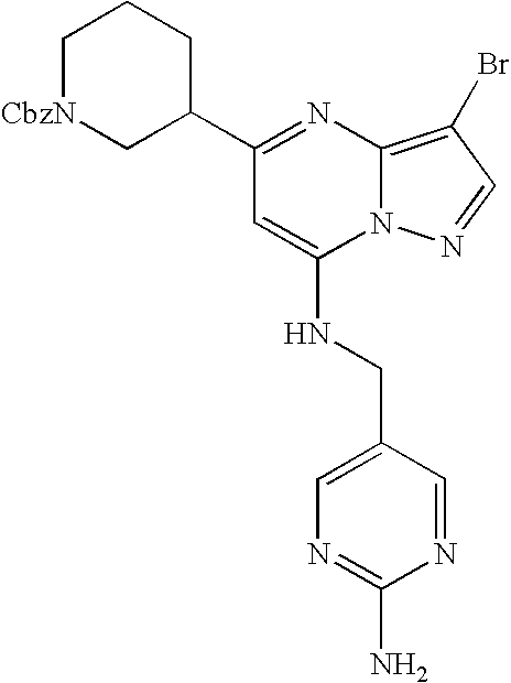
C1(C2=NC3=C(Br)C=NN3C(NCC3=CN=C(N)N=C3)=C2)CCC[CbzN]C1
